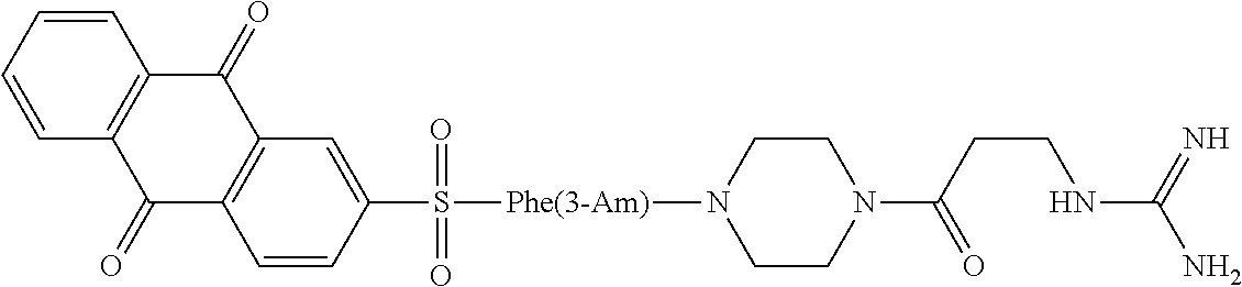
C1=CC=CC2=C1C(=O)C1=C(C2=O)C=CC(S(=O)(=O)[Phe(3-Am)]N2CCN(C(CCNC(N)=N)=O)CC2)=C1
